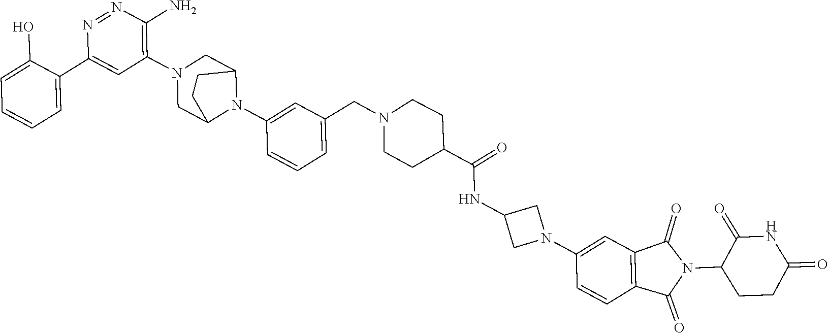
[H].C1=C(O)C(C2=CC(N3CC4N(C5=CC(CN6CCC(C(NC7CN(C8=CC9=C(C=C8)C(=O)N(C8CCC(=O)NC8=O)C9=O)C7)=O)CC6)=CC=C5)C(C3)CC4)=C(N)N=N2)=CC=C1
